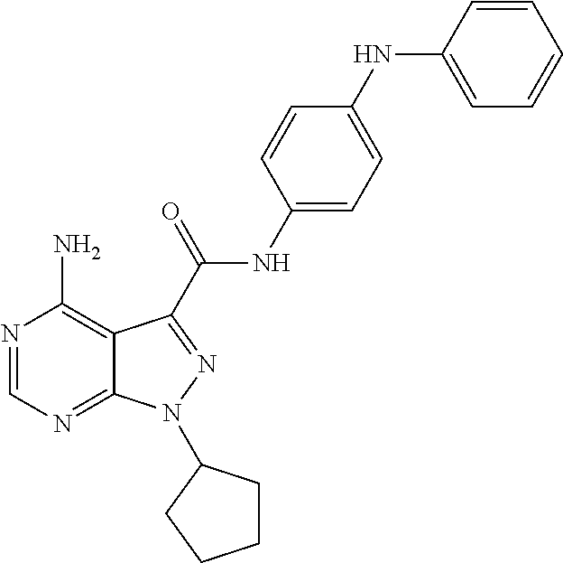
N1=CN=C2C(=C1N)C(C(NC1=CC=C(NC3=CC=CC=C3)C=C1)=O)=NN2C1CCCC1
